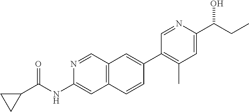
N1=CC2=C(C=C1NC(C1CC1)=O)C=CC(C1=C(C)C=C(C(CC)O)N=C1)=C2
